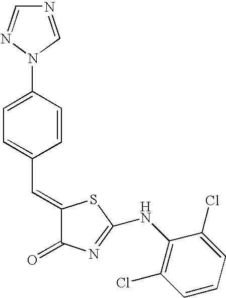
C1=CC(N2N=CN=C2)=CC=C1C=C1C(=O)N=C(NC2=C(Cl)C=CC=C2Cl)S1
